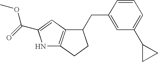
N1C2=C(C=C1C(=O)OC)C(CC1=CC(C3CC3)=CC=C1)CC2
